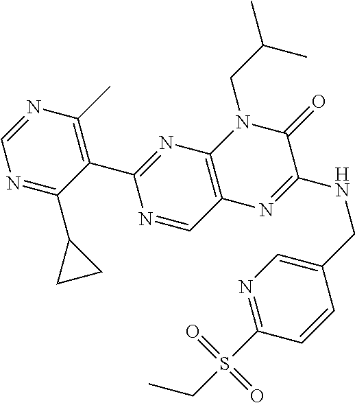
N1=C(C2CC2)C(C2=NC3=C(C=N2)N=C(NCC2=CN=C(S(CC)(=O)=O)C=C2)C(=O)N3CC(C)C)=C(C)N=C1
